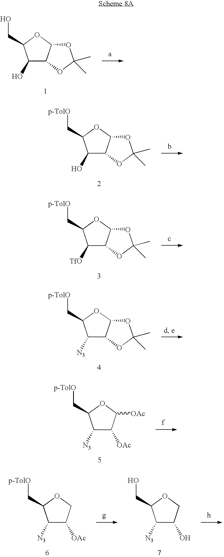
C1(O)C2C(OC1CO)OC(C)(C)O2.C1(O)C2C(OC1C[p-TolO])OC(C)(C)O2.C1([TfO])C2C(OC1C[p-TolO])OC(C)(C)O2.C1([N3])C2C(OC1C[p-TolO])OC(C)(C)O2.C1([N3])C([OAc])C([OAc])OC1C[p-TolO].C1([N3])C([OAc])COC1C[p-TolO].C1([N3])C(O)COC1CO
